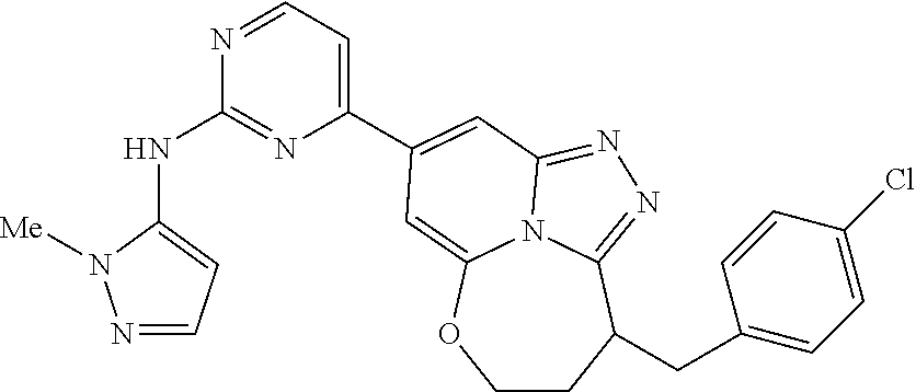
N1=CC=C(NC2=NC(C3=CC4=NN=C5C(CC6=CC=C(Cl)C=C6)CCOC(=C3)N54)=CC=N2)N1[Me]
